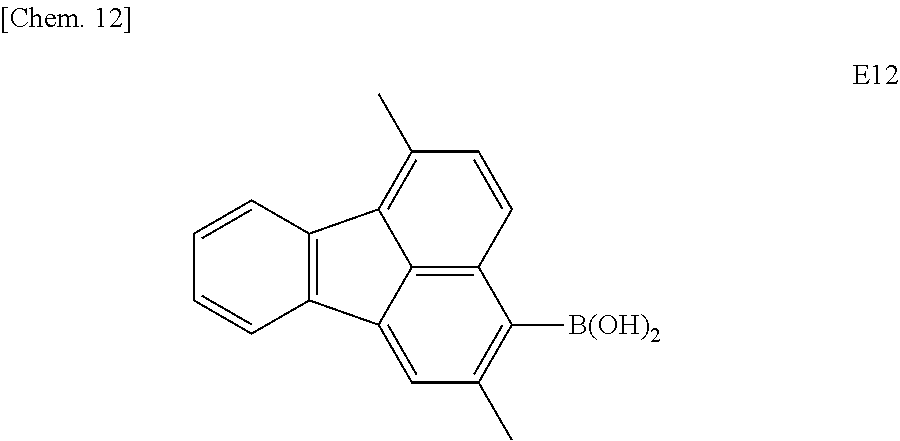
C12=C3C(=CC(C)=C1[B(OH)2])C1=C(C3=C(C)C=C2)C=CC=C1
